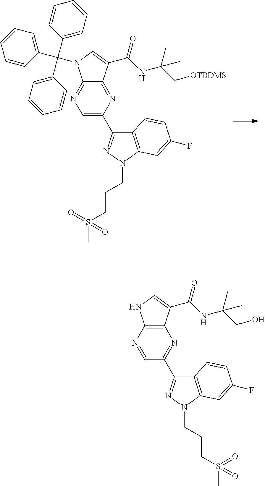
C1=C(C2=NN(CCCS(C)(=O)=O)C3=C2C=CC(F)=C3)N=C2C(=N1)N(C(C1=CC=CC=C1)(C1=CC=CC=C1)C1=CC=CC=C1)C=C2C(NC(C[OTBDMS])(C)C)=O.C1=NC2=C(N=C1C1=NN(CCCS(C)(=O)=O)C3=C1C=CC(F)=C3)C(C(NC(CO)(C)C)=O)=CN2
